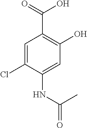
C1=C(Cl)C(NC(=O)C)=CC(O)=C1C(=O)O
